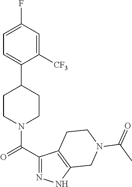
C1=C(F)C=C([CF3])C(C2CCN(C(C3=NNC4=C3CCN(C(C)=O)C4)=O)CC2)=C1
